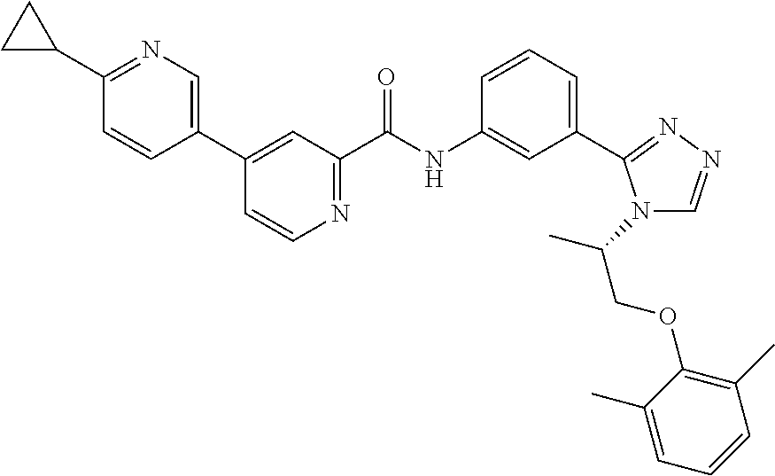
C1=CN=C(C(NC2=CC(C3=NN=CN3C(C)COC3=C(C)C=CC=C3C)=CC=C2)=O)C=C1C1=CN=C(C2CC2)C=C1
